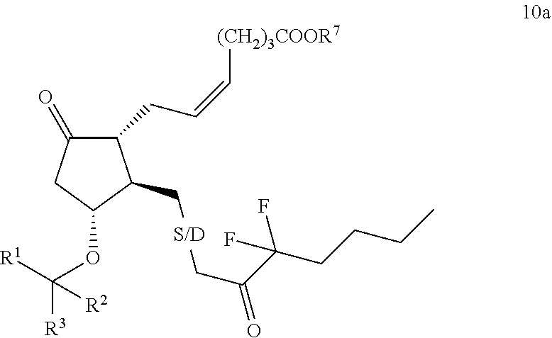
C1(=O)C(CC=C[(CH2)3COOR7])C(CC)C(OC([R3])([R1])[R2])C1.C(CCCC)(F)(F)C(CC)=O
